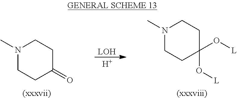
[LOH].[H].[L]OC1(O[L])CCN(C)CC1.[(xxxviii)].C1(=O)CCN(C)CC1.[(xxxvii)]
